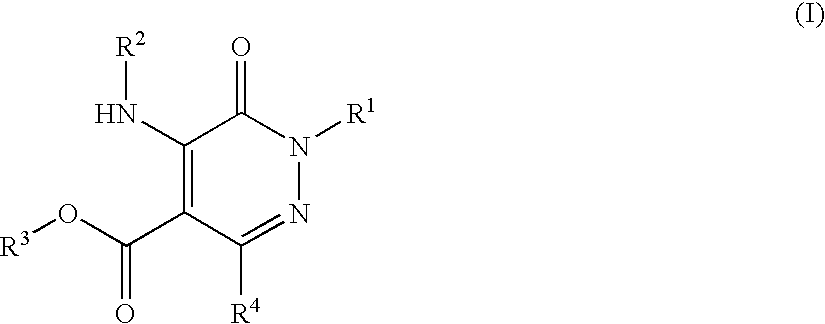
C1(N[R2])=C(C(O[R3])=O)C([R4])=NN([R1])C1=O
